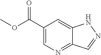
C1(C(OC)=O)=CN=C2C(=C1)NN=C2
